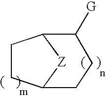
C1CC2[Z]C1C([G])CC2
